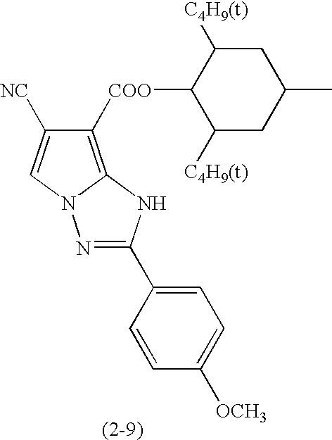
N1=C(C2=CC=C([OCH3])C=C2)NC2=C([COO]C3C([C4H9(t)])CC(C)CC3[C4H9(t)])C([NC])=CN12
